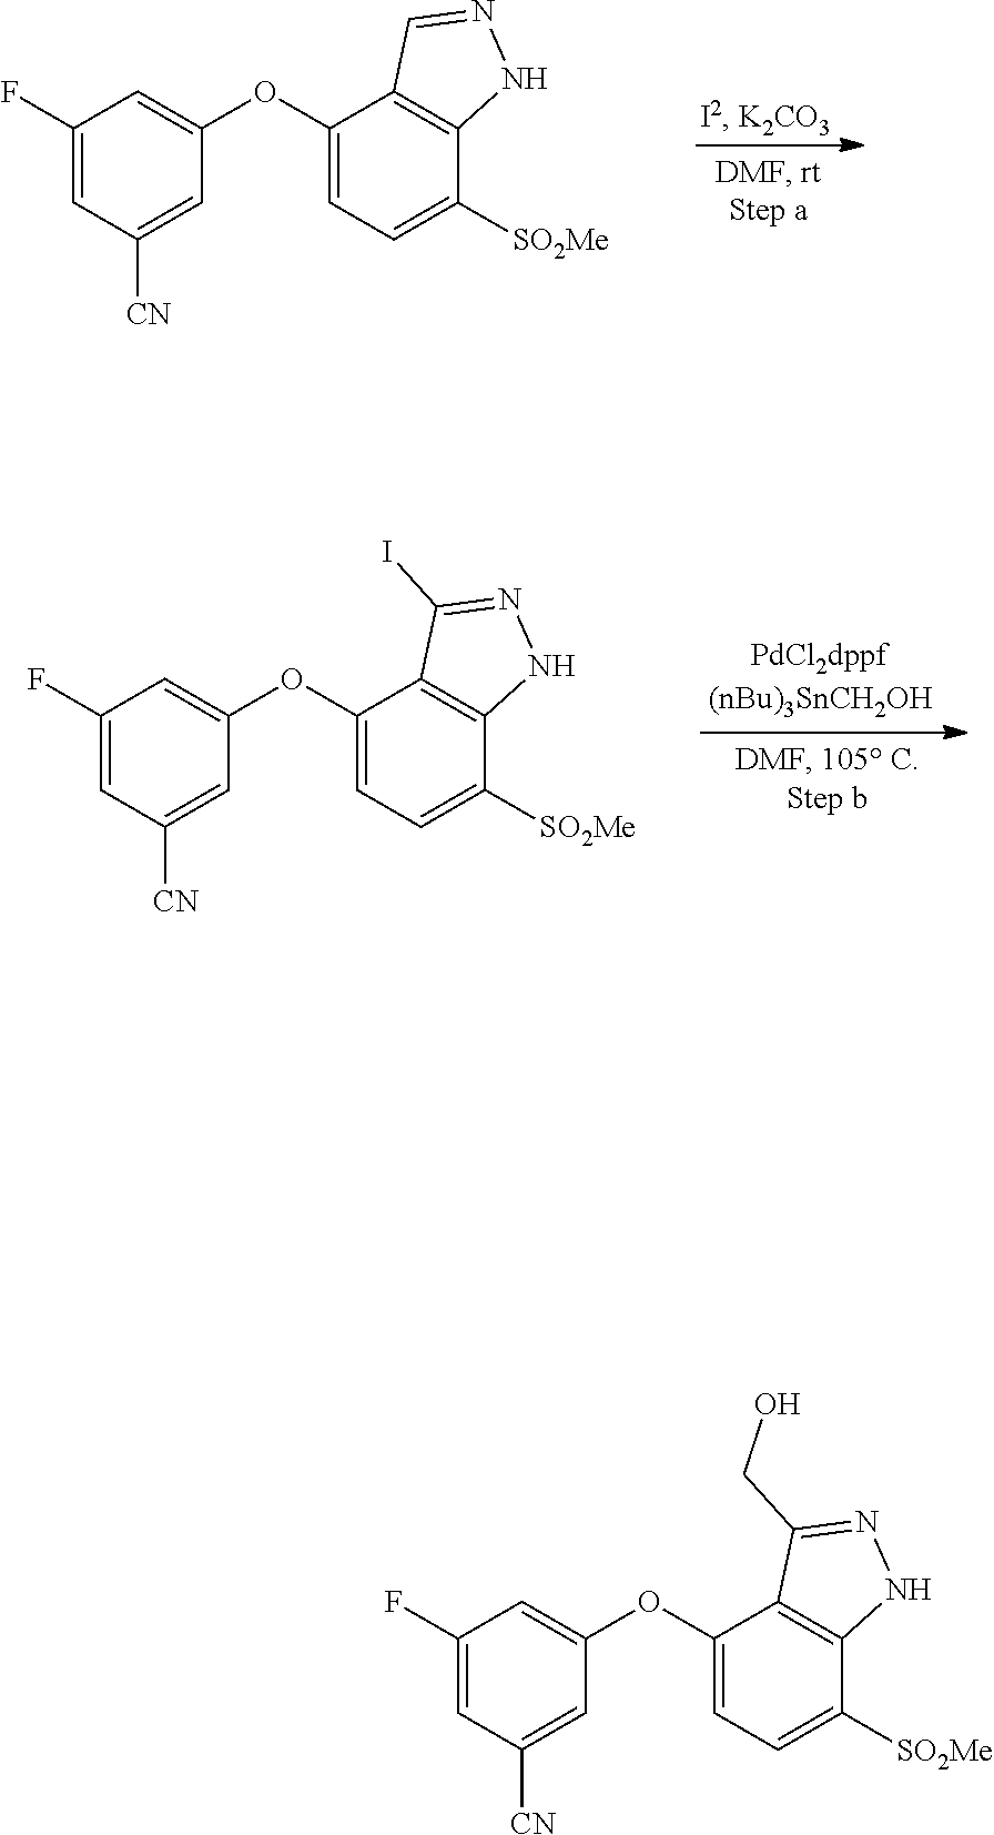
C1(OC2=CC(F)=CC([CN])=C2)=CC=C([SO2Me])C2=C1C(CO)=NN2.C1(OC2=CC(F)=CC([CN])=C2)=CC=C([SO2Me])C2=C1C=NN2.C1(OC2=CC(F)=CC([CN])=C2)=CC=C([SO2Me])C2=C1C(I)=NN2
